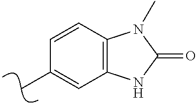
CC1=CC2=C(C=C1)N(C)C(=O)N2
